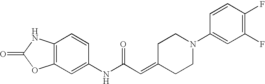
O=C1OC2=C(N1)C=CC(NC(C=C1CCN(C3=CC(F)=C(F)C=C3)CC1)=O)=C2
